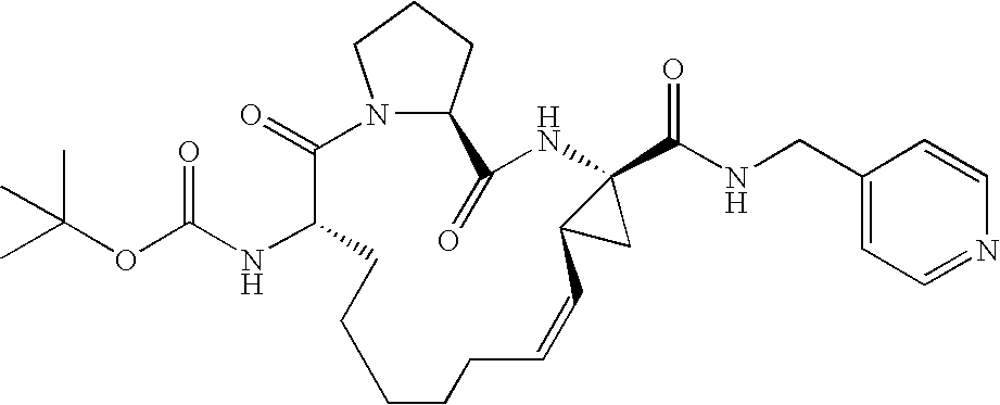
N12C(CCC1)C(=O)NC1(C(NCC3=CC=NC=C3)=O)C(C1)C=CCCCCCC(NC(OC(C)(C)C)=O)C2=O
